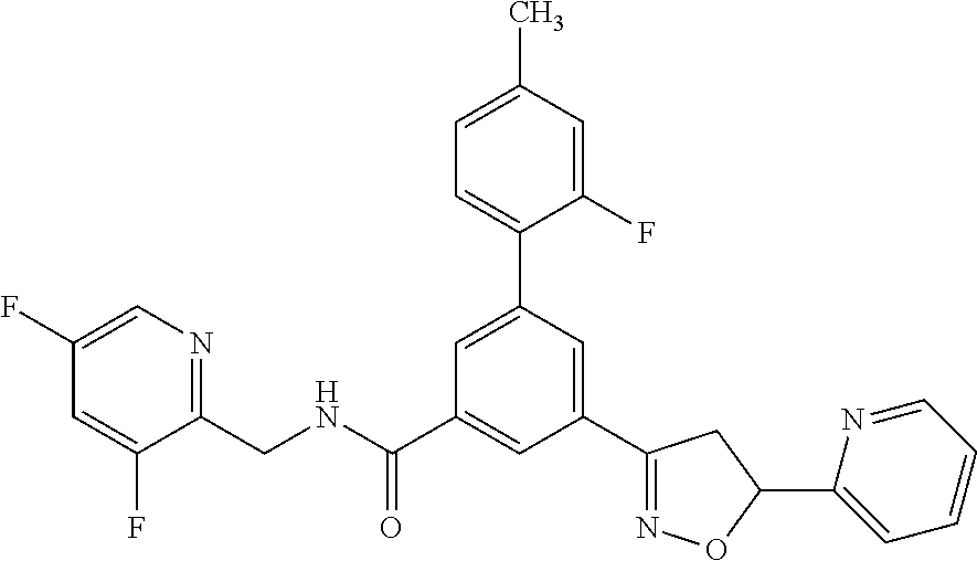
C1(C2=NOC(C3=CC=CC=N3)C2)=CC(C2=CC=C(C)C=C2F)=CC(C(NCC2=NC=C(F)C=C2F)=O)=C1
